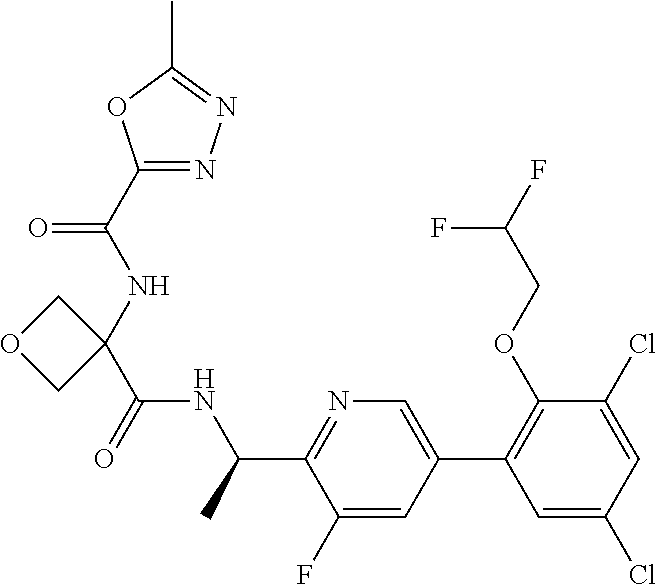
C1(C(NC2(C(NC(C3=NC=C(C4=C(OCC(F)F)C(Cl)=CC(Cl)=C4)C=C3F)C)=O)COC2)=O)=NN=C(C)O1
